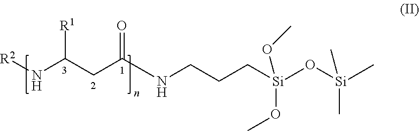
[R2]NC(CC(NCCC[Si](O[Si](C)(C)C)(OC)OC)=O)[R1]
